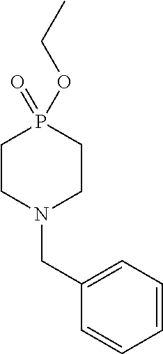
C(N1CCP(OCC)(=O)CC1)C1=CC=CC=C1
